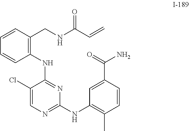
C1(NC2=NC(NC3=C(C)C=CC(C(=O)N)=C3)=NC=C2Cl)=C(CNC(C=C)=O)C=CC=C1
